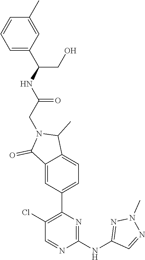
C1(C)=CC(C(NC(CN2C(=O)C3=CC(C4=C(Cl)C=NC(NC5=NN(C)N=C5)=N4)=CC=C3C2C)=O)CO)=CC=C1
